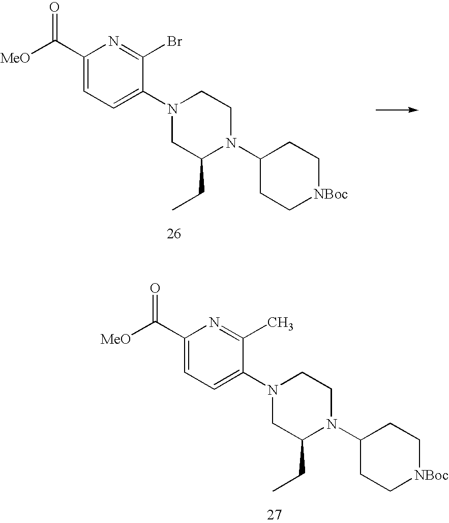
C1(C([MeO])=O)=CC=C(N2CC(CC)N(C3CC[NBoc]CC3)CC2)C(C)=N1.C1(C([MeO])=O)=CC=C(N2CC(CC)N(C3CC[NBoc]CC3)CC2)C(Br)=N1
